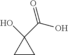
C1(O)(C(=O)O)CC1
